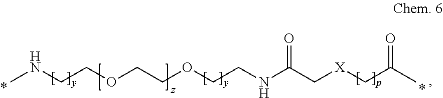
CNCCOCCOCCNC(C[X]CC(C)=O)=O
